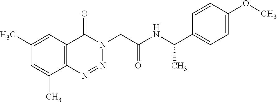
C1(C)=CC2=C(C(C)=C1)N=NN(CC(NC(C1=CC=C(OC)C=C1)C)=O)C2=O
